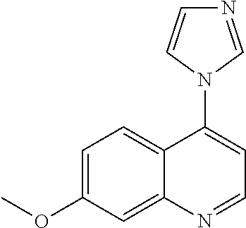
C1=C(OC)C=C2C(=C1)C(N1C=NC=C1)=CC=N2
